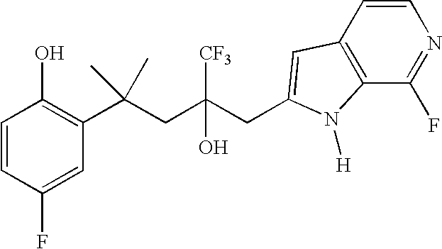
C1(F)=CC(C(CC(CC2=CC3=C(C(F)=NC=C3)N2[H])([CF3])O)(C)C)=C(O)C=C1
